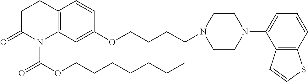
C12=C(C=C(OCCCCN3CCN(C4=CC=CC5=C4C=CS5)CC3)C=C1)N(C(OCCCCCCC)=O)C(=O)CC2
